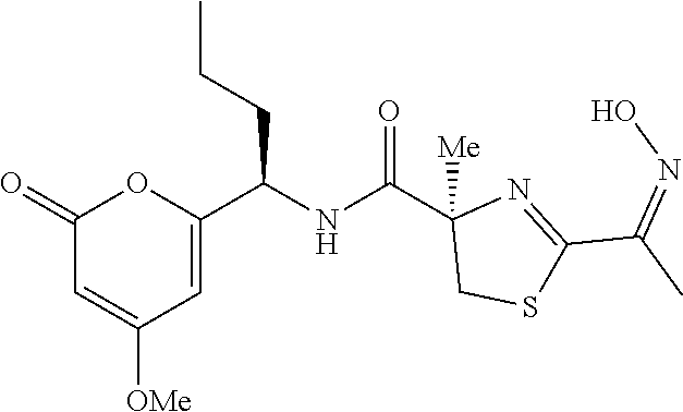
C1(=O)C=C([OMe])C=C(C(NC(C2([Me])CSC(C(C)=NO)=N2)=O)CCC)O1
